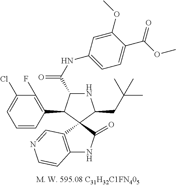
N1C(C(NC2=CC=C(C(=O)OC)C(OC)=C2)=O)C(C2=C(F)C(Cl)=CC=C2)C2(C1CC(C)(C)C)C1=C(NC2=O)C=CN=C1
